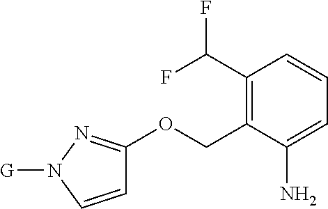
C1(C(F)F)=C(COC2=NN([G])C=C2)C(N)=CC=C1
